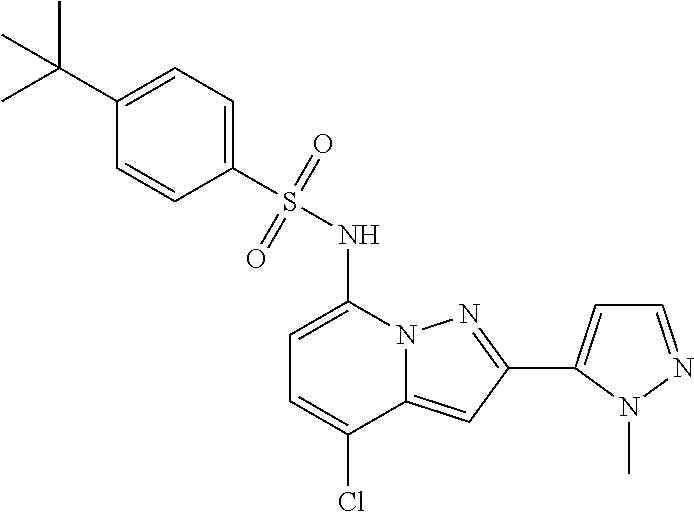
C1=C(NS(C2=CC=C(C(C)(C)C)C=C2)(=O)=O)N2C(=CC(C3=CC=NN3C)=N2)C(Cl)=C1
